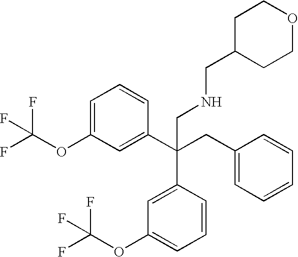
C1=C(OC(F)(F)F)C=C(C(CC2=CC=CC=C2)(C2=CC(OC(F)(F)F)=CC=C2)CNCC2CCOCC2)C=C1
